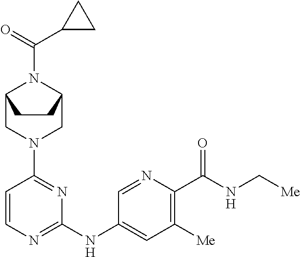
C1=CN=C(NC2=CC([Me])=C(C(NC[Me])=O)N=C2)N=C1N1CC2N(C(C3CC3)=O)C(C1)CC2
